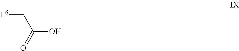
[L6]CC(O)=O
